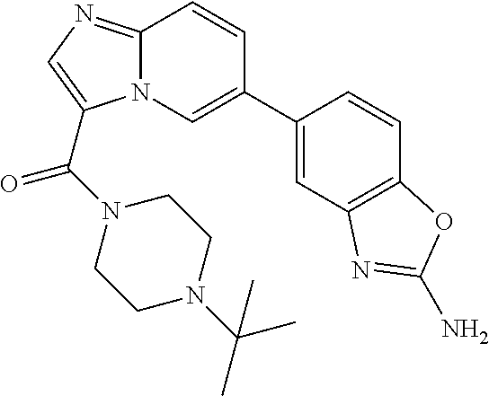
N12C(=NC=C1C(N1CCN(C(C)(C)C)CC1)=O)C=CC(C1=CC3=C(C=C1)OC(N)=N3)=C2
